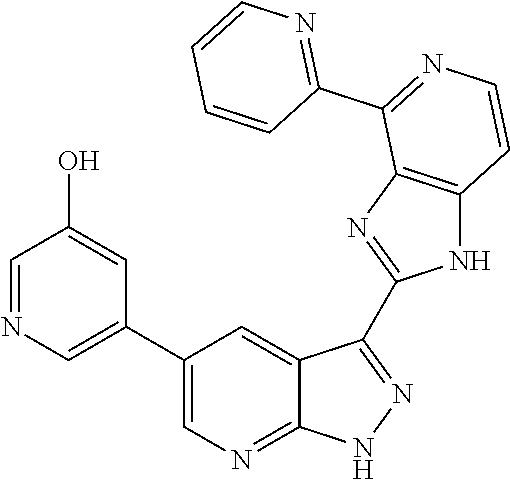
C1=NC=C(C2=CN=C3C(=C2)C(C2=NC4=C(N2)C=CN=C4C2=NC=CC=C2)=N[N H]3)C=C1O
